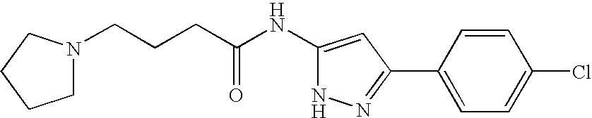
C1(C2=NNC(NC(CCCN3CCCC3)=O)=C2)=CC=C(Cl)C=C1
